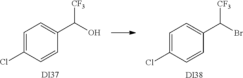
C1=C(Cl)C=CC(C(Br)[CF3])=C1.[DI38].C1=C(Cl)C=CC(C(O)[CF3])=C1.[DI37]
